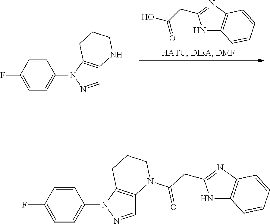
C1=CC(F)=CC=C1N1N=CC2=C1CCCN2.N1C2=C(N=C1CC(O)=O)C=CC=C2.C1=CC(F)=CC=C1N1N=CC2=C1CCCN2C(CC1=NC2=C(N1)C=CC=C2)=O
